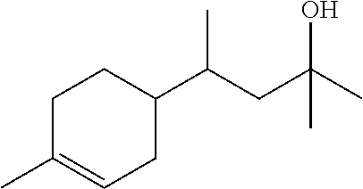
C1C(C)=CCC(C(CC(C)(O)C)C)C1
